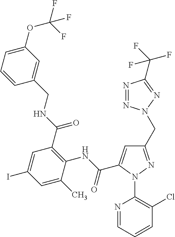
C1=CC=C(OC(F)(F)F)C=C1CNC(C1=C(NC(=O)C2=CC(CN3N=NC(C(F)(F)F)=N3)=NN2C2=C(Cl)C=CC=N2)C(C)=CC(I)=C1)=O
